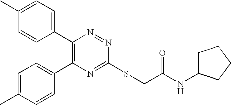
C1(C)=CC=C(C2=C(C3=CC=C(C)C=C3)N=C(SCC(NC3CCCC3)=O)N=N2)C=C1
